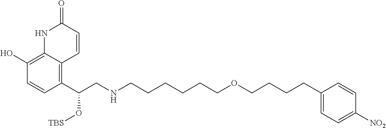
C1(C(CNCCCCCCOCCCCC2=CC=C([NO2])C=C2)O[TBS])=C2C(=C(O)C=C1)NC(=O)C=C2
